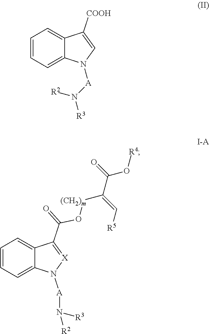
C1=CC=C2C(=C1)C([COOH])=CN2[A]N([R3])[R2].C1=CC=C2C(=C1)C(C(=O)O[(CH2)m]C(C(O[R4])=O)=C[R5])=[X]N2[A]N([R2])[R3]
